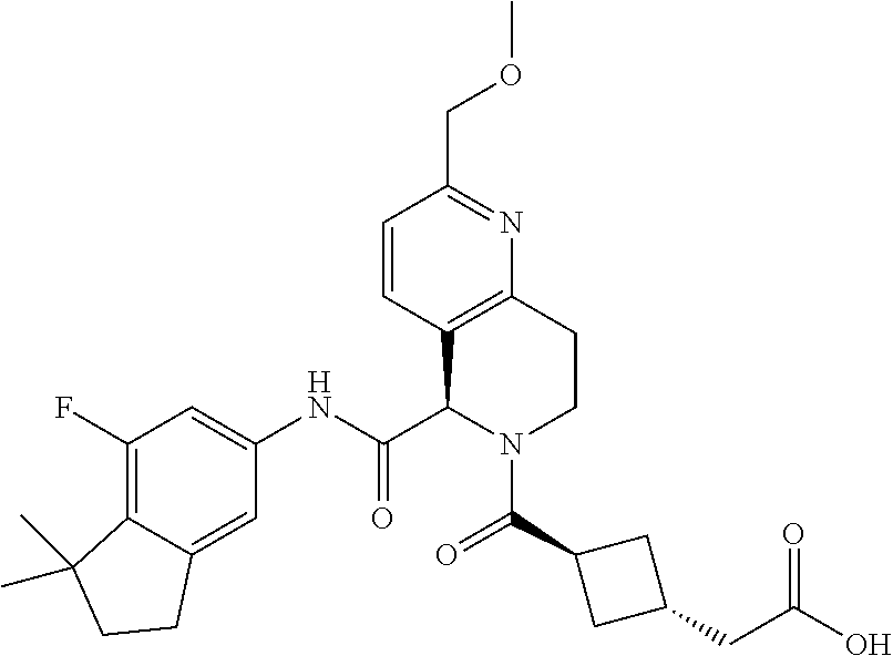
C1(F)=C2C(=CC(NC(C3N(C(=O)C4CC(CC(O)=O)C4)CCC4=C3C=CC(COC)=N4)=O)=C1)CCC2(C)C
